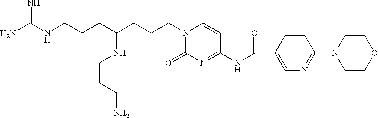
NC(NCCCC(CCCN1C(=O)N=C(NC(=O)C2=CN=C(N3CCOCC3)C=C2)C=C1)NCCCN)=N
